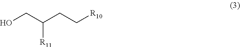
OCC(CC[R10])[R11]
